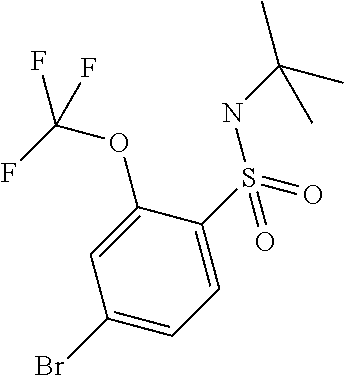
BrC1=CC=C(S(NC(C)(C)C)(=O)=O)C(OC(F)(F)F)=C1
